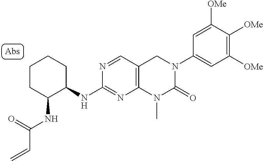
C1(NC2C(NC(=O)C=C)CCCC2)=NC2=C(C=N1)CN(C1=CC([OMe])=C([OMe])C([OMe])=C1)C(=O)N2C
